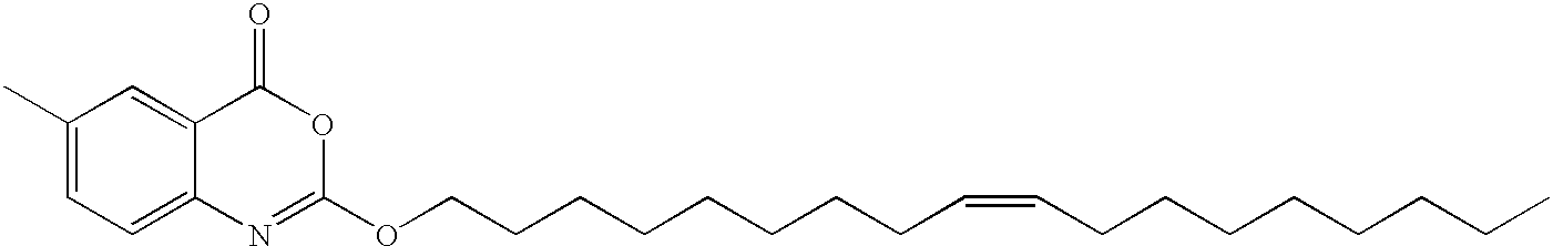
C1(C)=CC=C2C(=C1)C(=O)OC(OCCCCCCCCC=CCCCCCCCC)=N2
